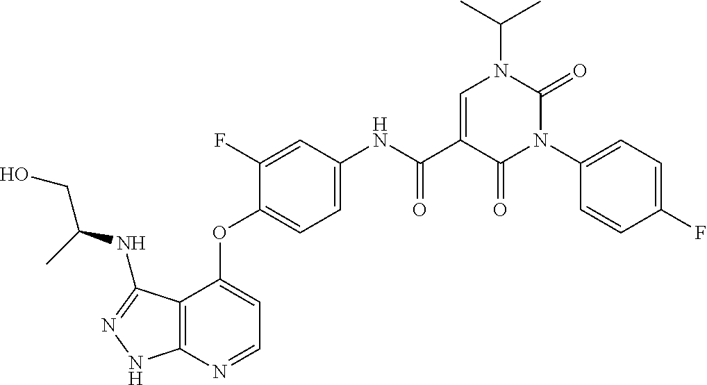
C12=C(N=CC=C1OC1=CC=C(NC(C3=CN(C(C)C)C(=O)N(C4=CC=C(F)C=C4)C3=O)=O)C=C1F)NN=C2NC(CO)C
